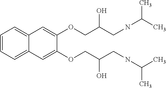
C1=CC=C2C(=C1)C=C(OCC(CNC(C)C)O)C(OCC(CNC(C)C)O)=C2
